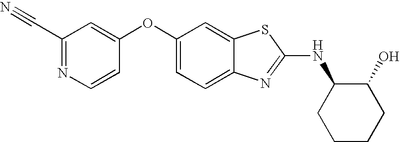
N1=C(C#N)C=C(OC2=CC=C3C(=C2)SC(NC2CCCCC2O)=N3)C=C1
